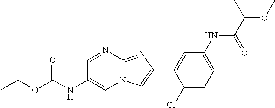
C1=NC2=NC(C3=CC(NC(C(C)OC)=O)=CC=C3Cl)=CN2C=C1NC(OC(C)C)=O
